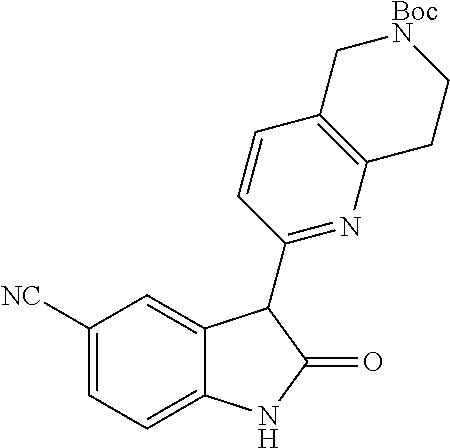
C1([NC])=CC=C2C(=C1)C(C1=NC3=C(C=C1)C[BocN]CC3)C(=O)N2
